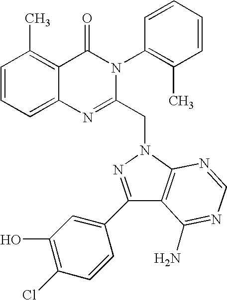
C1=CC=C2C(=C1C)C(=O)N(C1=C(C)C=CC=C1)C(CN1N=C(C3=CC(O)=C(Cl)C=C3)C3=C1N=CN=C3N)=N2
